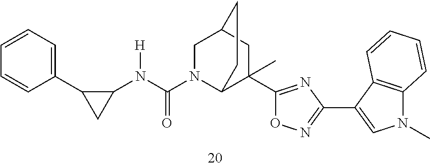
C1(N(C(N2C3C(C4=NC(C5=CN(C)C6=C5C=CC=C6)=NO4)(C)CC(C2)CC3)=O)[H])C(C2=CC=CC=C2)C1
